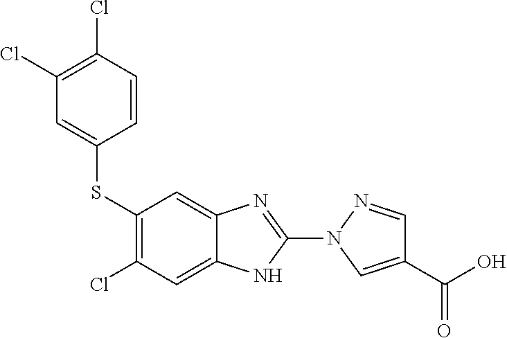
C1(SC2=CC(Cl)=C(Cl)C=C2)=C(Cl)C=C2C(=C1)N=C(N1C=C(C(=O)O)C=N1)N2
